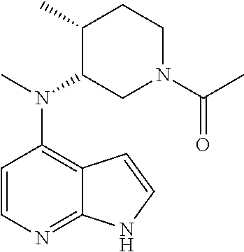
C1=CN=C2C(=C1N(C)C1CN(C(C)=O)CCC1C)C=CN2
